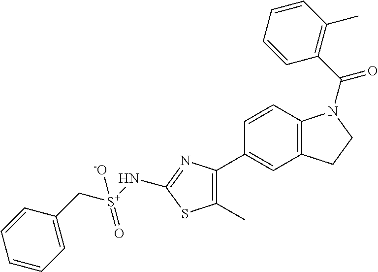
C1=CC2=C(C=C1C1=C(C)SC(N[S+](CC3=CC=CC=C3)(=O)[-O])=N1)CCN2C(C1=C(C)C=CC=C1)=O
